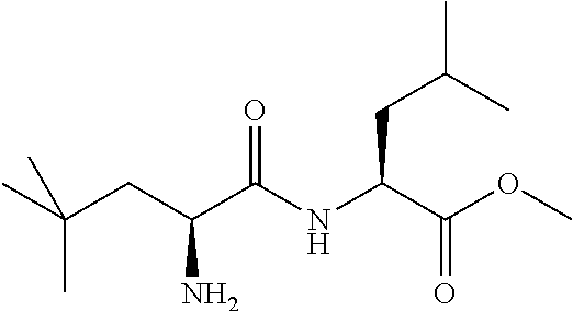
CC(CC(C(NC(C(OC)=O)CC(C)C)=O)N)(C)C
